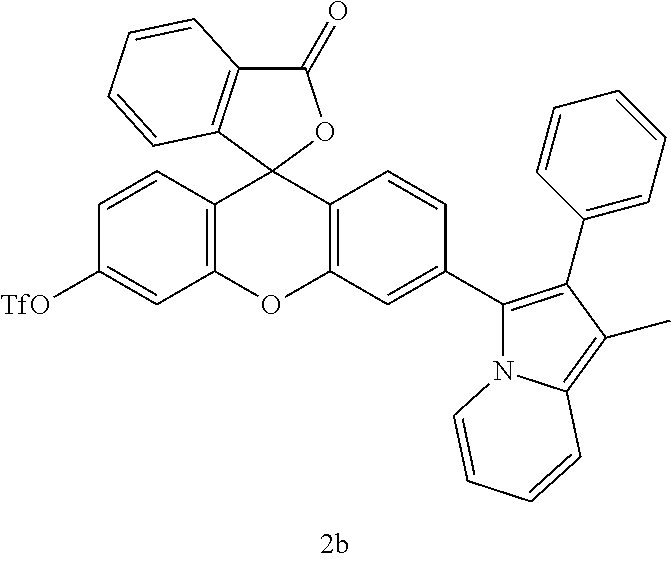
C12=C(OC3=C(C14OC(=O)C1=C4C=CC=C1)C=CC(C1=C(C4=CC=CC=C4)C(C)=C4N1C=CC=C4)=C3)C=C([TfO])C=C2
